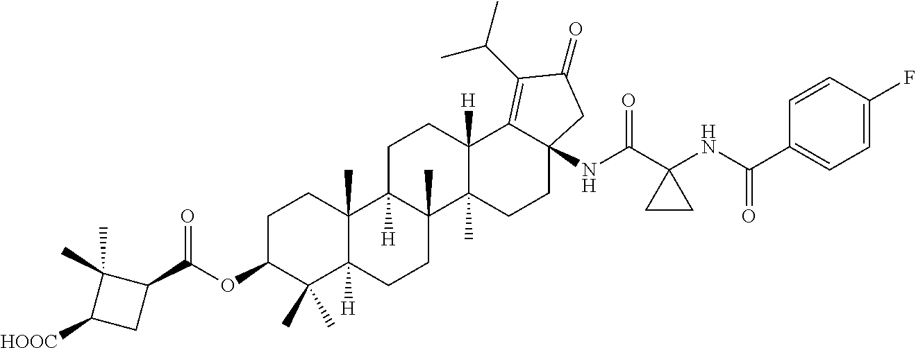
C1C2([H])C(C)(C3(C)C([H])(C1)C1=C(C(C)C)C(=O)CC1(NC(C1(NC(C4=CC=C(F)C=C4)=O)CC1)=O)CC3)CCC1([H])C2(C)CCC(OC(C2C(C)(C)C([HOOC])C2)=O)C1(C)C
